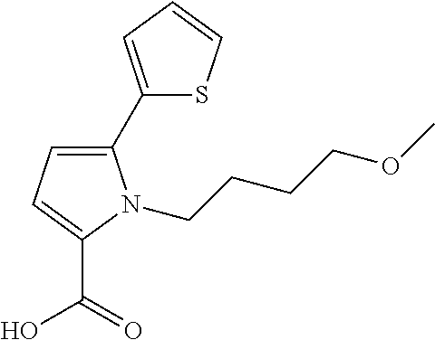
C1(C2=CC=CS2)=CC=C(C(=O)O)N1CCCCOC
